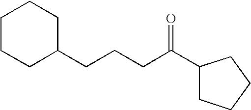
C1CCC(CCCC(C2CCCC2)=O)CC1
